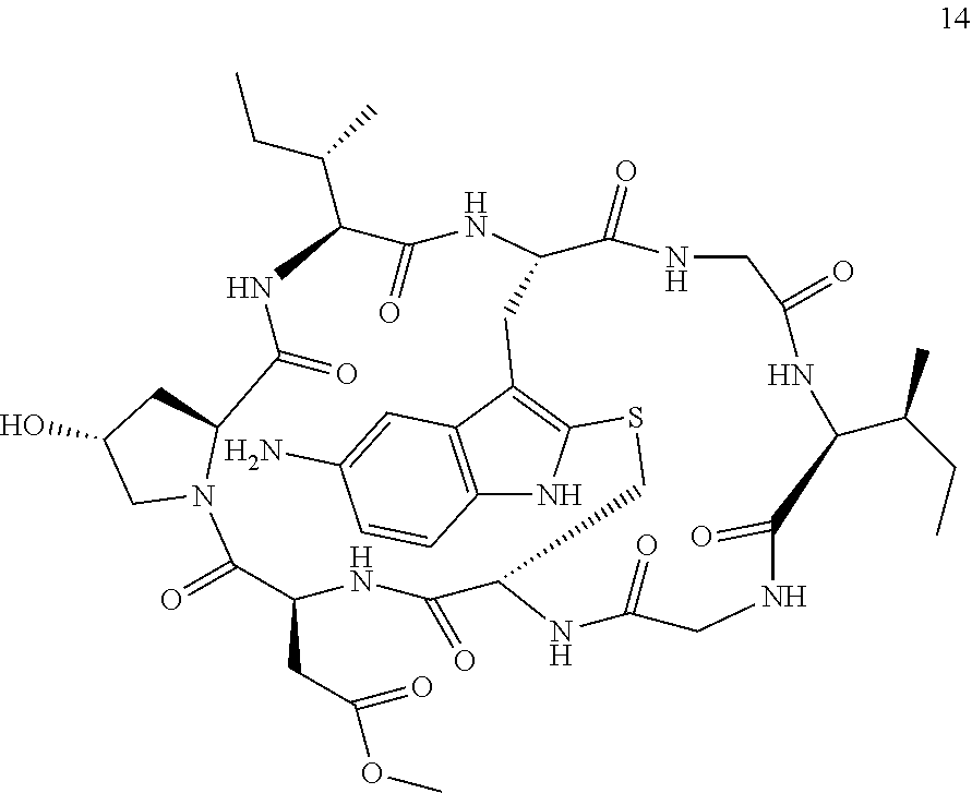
C1(=O)CNC(=O)C2CC3=C(NC4=C3C=C(N)C=C4)SCC(C(=O)NC(CC(OC)=O)C(=O)N3C(CC(O)C3)C(=O)NC(C(CC)C)C(=O)N2)NC(=O)CNC(=O)C(C(C)CC)N1
